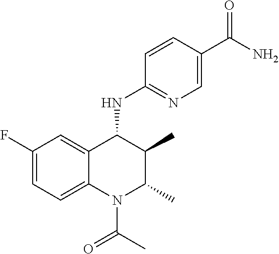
C1=CC(C(N)=O)=CN=C1NC1C(C)C(C)N(C(=O)C)C2=CC=C(F)C=C12
